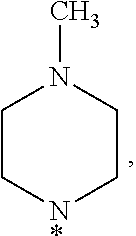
C1C[N*]CCN1C
